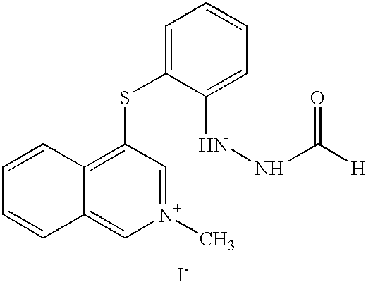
C1=CC2=C[N+](C)=CC(SC3=CC=CC=C3NNC(=O)[H])=C2C=C1.[I-]
